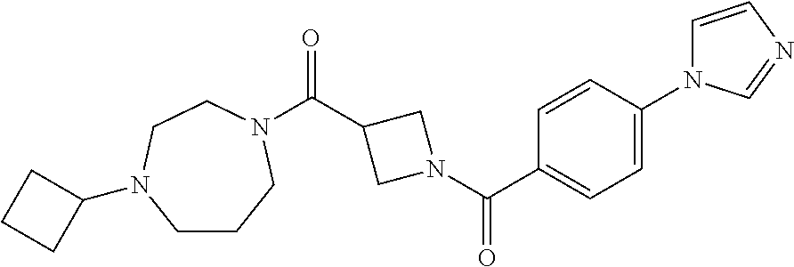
C1CCN(C(C2CN(C(C3=CC=C(N4C=CN=C4)C=C3)=O)C2)=O)CCN1C1CCC1
